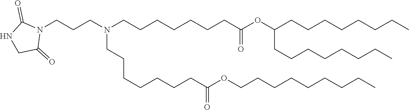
C(C(=O)OCCCCCCCCC)CCCCCCN(CCCCCCCC(OC(CCCCCCCC)CCCCCCCC)=O)CCCN1C(=O)NCC1=O
